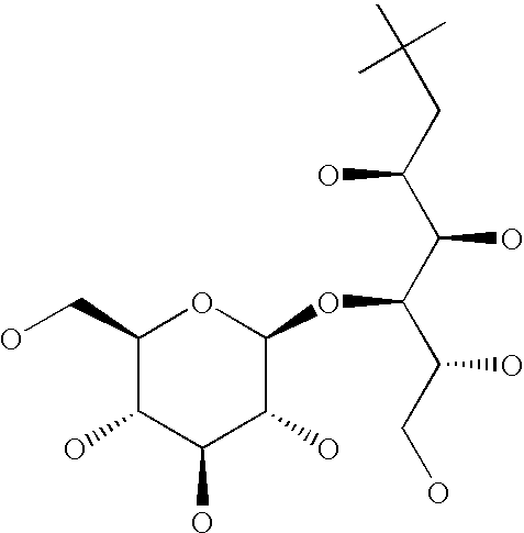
C1(CO)C(O)C(O)C(O)C(OC(C(C(CC(C)(C)C)O)O)C(CO)O)O1
